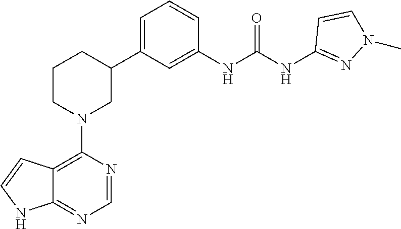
C12=C(N3CC(C4=CC=CC(NC(NC5=NN(C)C=C5)=O)=C4)CCC3)N=CN=C1NC=C2
